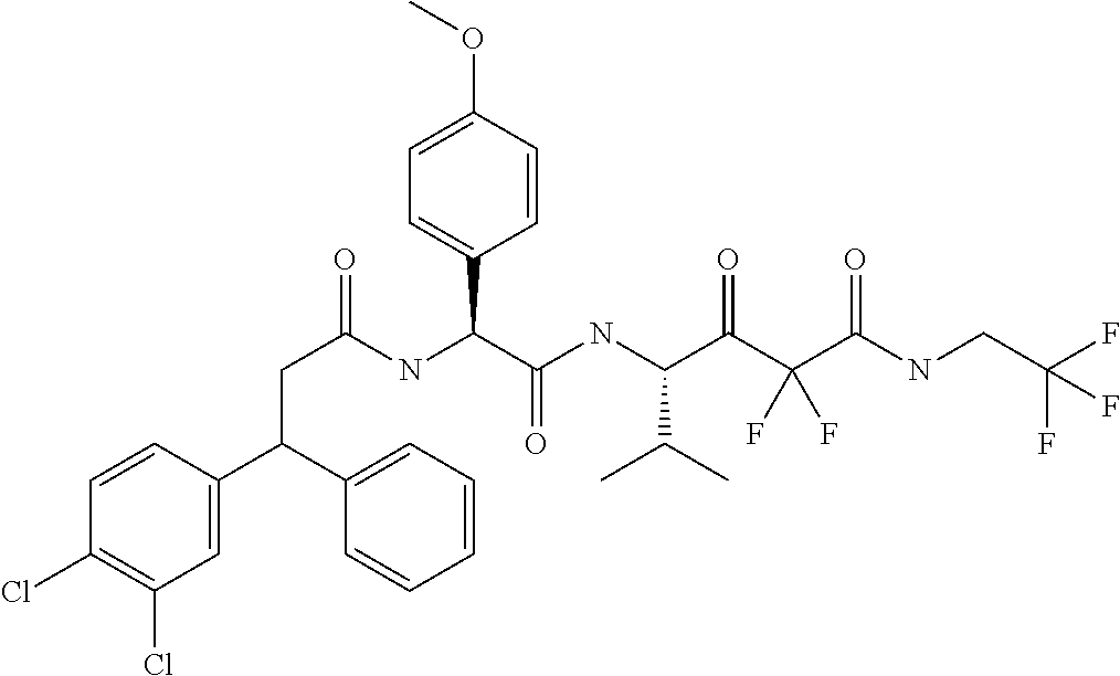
COC1=CC=C(C(NC(CC(C2=CC=CC=C2)C2=CC(Cl)=C(Cl)C=C2)=O)C(NC(C(C)C)C(=O)C(C(=O)NCC(F)(F)F)(F)F)=O)C=C1
